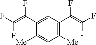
C1([Me])=C(C(F)=C(F)F)C=C(C(=C(F)F)F)C([Me])=C1
